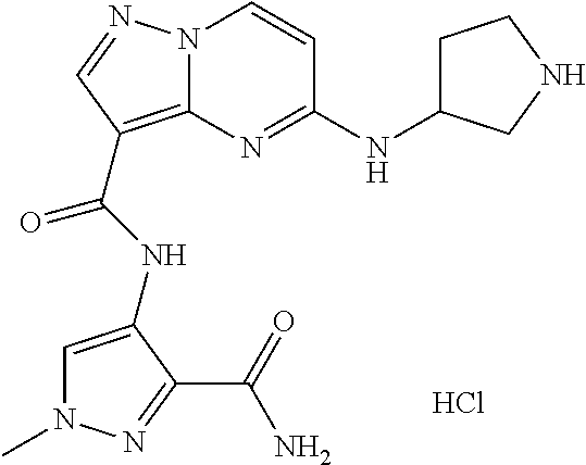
N1(C)C=C(NC(=O)C2=C3N(C=CC(NC4CCNC4)=N3)N=C2)C(C(=O)N)=N1.Cl
